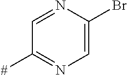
C1=NC(Br)=CN=C1[#]
